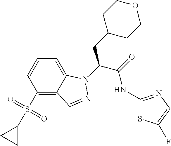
C1=C2C(=C(S(C3CC3)(=O)=O)C=C1)C=NN2C(C(=O)NC1=NC=C(F)S1)CC1CCOCC1
